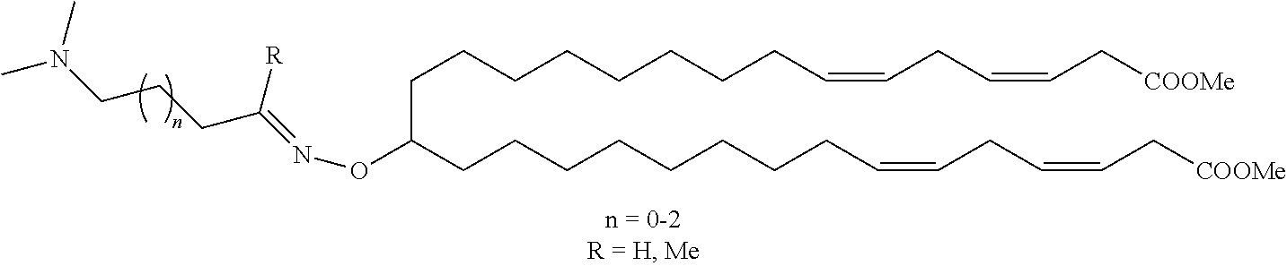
C(CCCCCCCCC=CCC=CC[COOMe])(CCCCCCCCC=CCC=CC[COOMe])ON=C(CCCN(C)C)[R]
